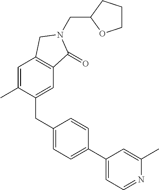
C(C1OCCC1)N1C(=O)C2=C(C=C(C)C(CC3=CC=C(C4=CC=NC(C)=C4)C=C3)=C2)C1
